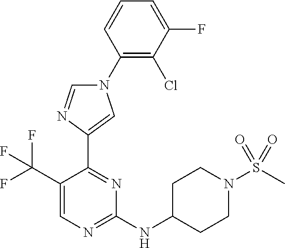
C1(N2C=NC(C3=NC(NC4CCN(S(C)(=O)=O)CC4)=NC=C3C(F)(F)F)=C2)=C(Cl)C(F)=CC=C1
